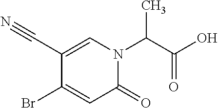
C1(=O)N(C(C(O)=O)C)C=C(C#N)C(Br)=C1
